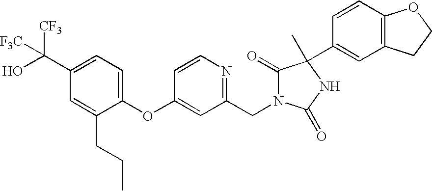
C1(OC2=CC(CN3C(=O)C(C4=CC5=C(C=C4)OCC5)(C)NC3=O)=NC=C2)=CC=C(C(O)([CF3])[F3C])C=C1CCC
